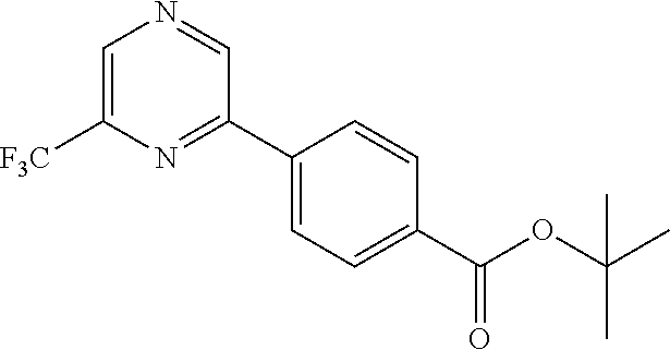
C1=C([F3C])N=C(C2=CC=C(C(OC(C)(C)C)=O)C=C2)C=N1
